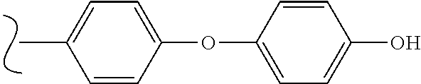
C1=CC(OC2=CC=C(O)C=C2)=CC=C1C
